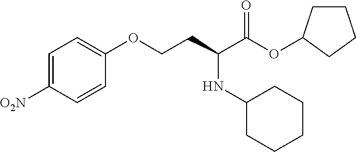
C1=C([O2N])C=CC(OCCC(NC2CCCCC2)C(OC2CCCC2)=O)=C1
